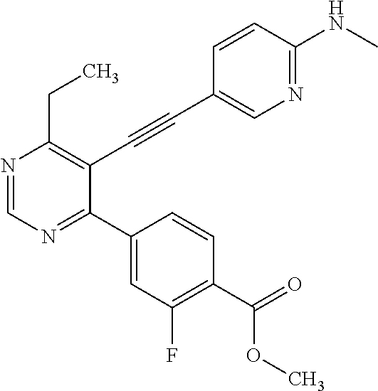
N1=CN=C(C2=CC(F)=C(C(=O)OC)C=C2)C(C#CC2=CN=C(NC)C=C2)=C1CC
